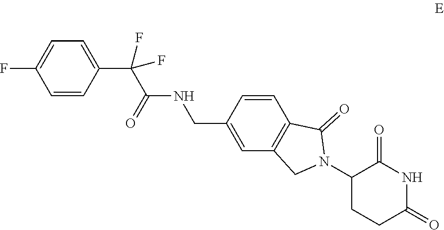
C1(F)=CC=C(C(C(=O)NCC2=CC3=C(C=C2)C(=O)N(C2CCC(=O)NC2=O)C3)(F)F)C=C1
